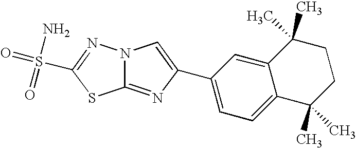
C12=NC(C3=CC=C4C(=C3)C(C)(C)CCC4(C)C)=CN1N=C(S(=O)(=O)N)S2
